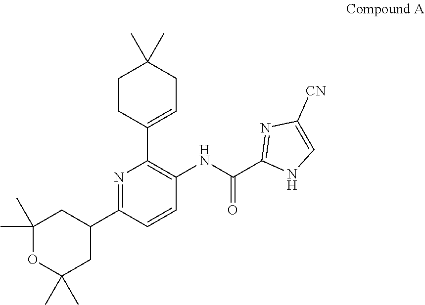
C1([CN])=CNC(C(NC2=C(C3=CCC(C)(C)CC3)N=C(C3CC(C)(C)OC(C)(C)C3)C=C2)=O)=N1
